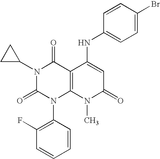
N1(C2CC2)C(=O)N(C2=C(F)C=CC=C2)C2=C(C1=O)C(NC1=CC=C(Br)C=C1)=CC(=O)N2C
